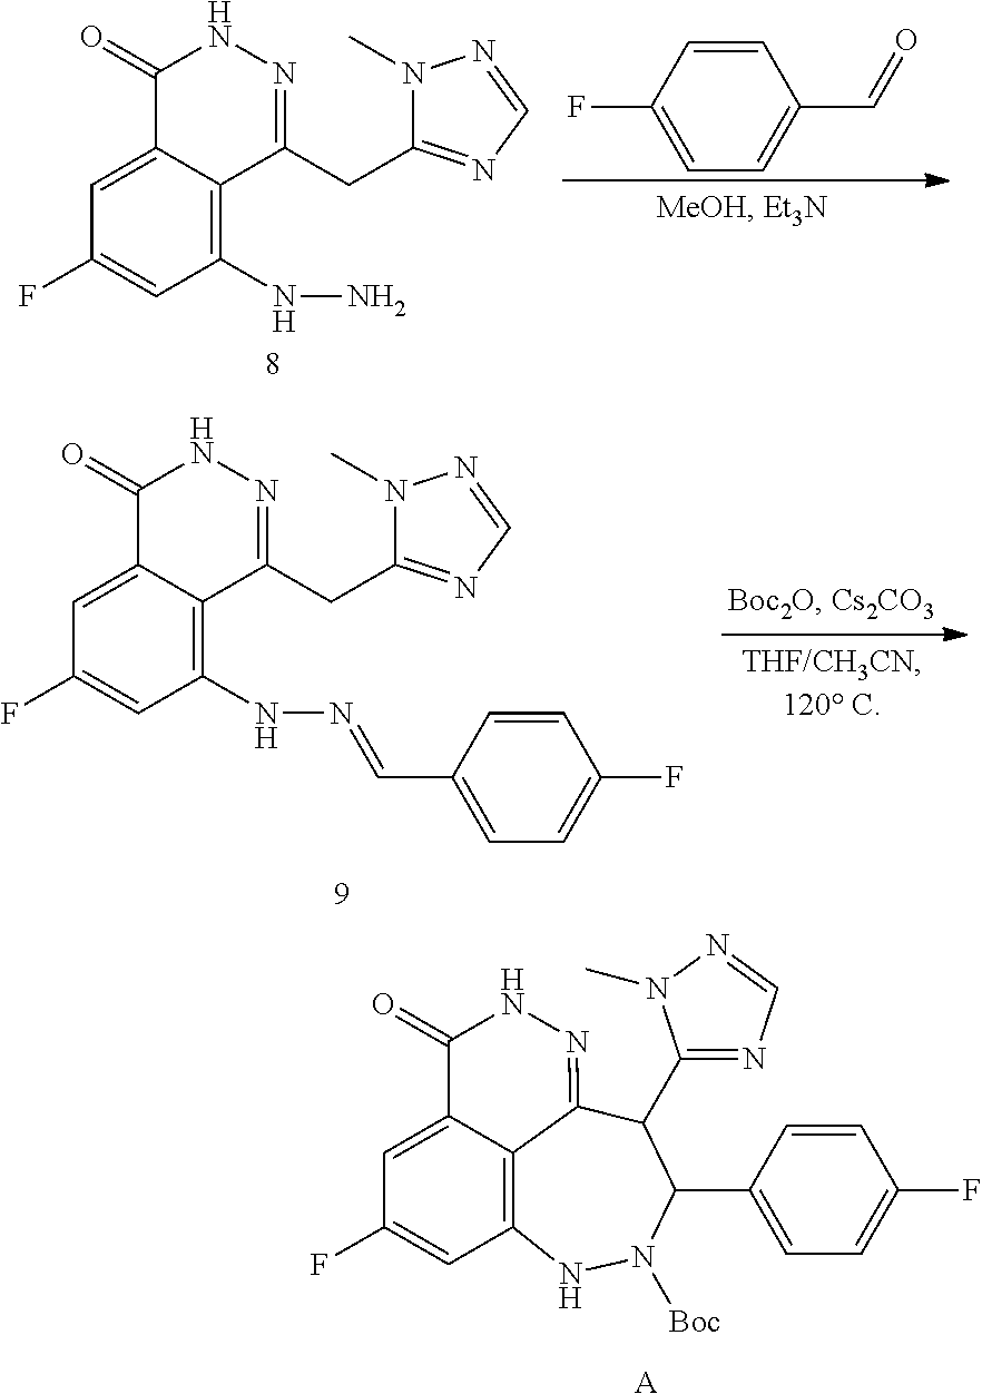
C1=C2C(=C(NN)C=C1F)C(CC1=NC=NN1C)=NNC2=O.C1=C(F)C=CC(C=O)=C1.C1=C2C(=C(NN=CC3=CC=C(F)C=C3)C=C1F)C(CC1=NC=NN1C)=NNC2=O.C12=C3NN([Boc])C(C4=CC=C(F)C=C4)C(C4=NC=NN4C)C1=NNC(=O)C2=CC(F)=C3.[A]
